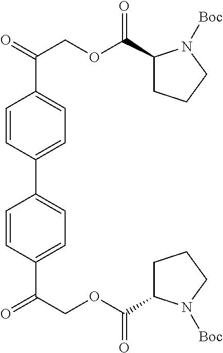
C1=CC(C2=CC=C(C(=O)COC(=O)C3CCCN3[Boc])C=C2)=CC=C1C(COC(=O)C1CCCN1[Boc])=O
